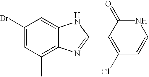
C1(Br)=CC(C)=C2C(=C1)NC(C1=C(Cl)C=CNC1=O)=N2
